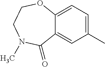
C1=C(C)C=C2C(=C1)OCCN(C)C2=O
